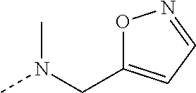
O1C(CN(C)C)=CC=N1
